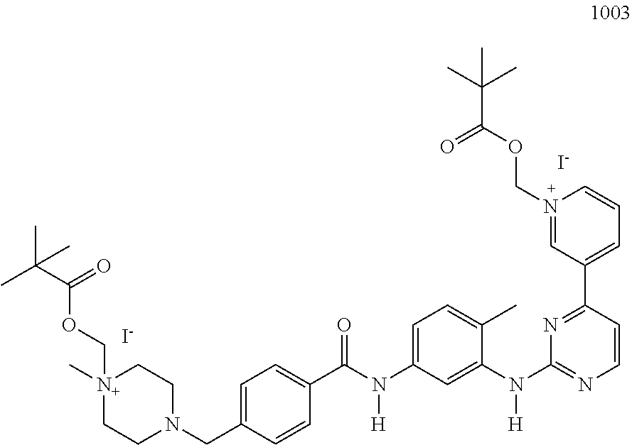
[N+]1(C)(COC(=O)C(C)(C)C)CCN(CC2=CC=C(C(N(C3=CC=C(C)C(N(C4=NC=CC(C5=CC=CN(COC(C(C)(C)C)=O)=C5)=N4)[H])=C3)[H])=O)C=C2)CC1.[I-].[I-]
